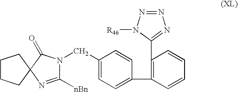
C1CCC2(C1)N=C([nBn])N(CC1=CC=C(C3=C(C4=NN=NN4[R46])C=CC=C3)C=C1)C2=O
